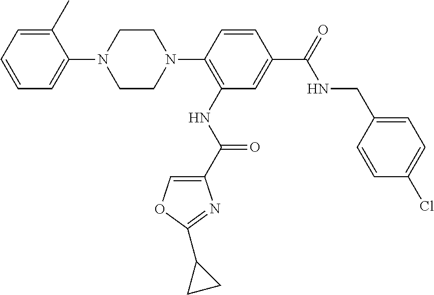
C1=CC=C(C)C(N2CCN(C3=C(NC(=O)C4=COC(C5CC5)=N4)C=C(C(NCC4=CC=C(Cl)C=C4)=O)C=C3)CC2)=C1
